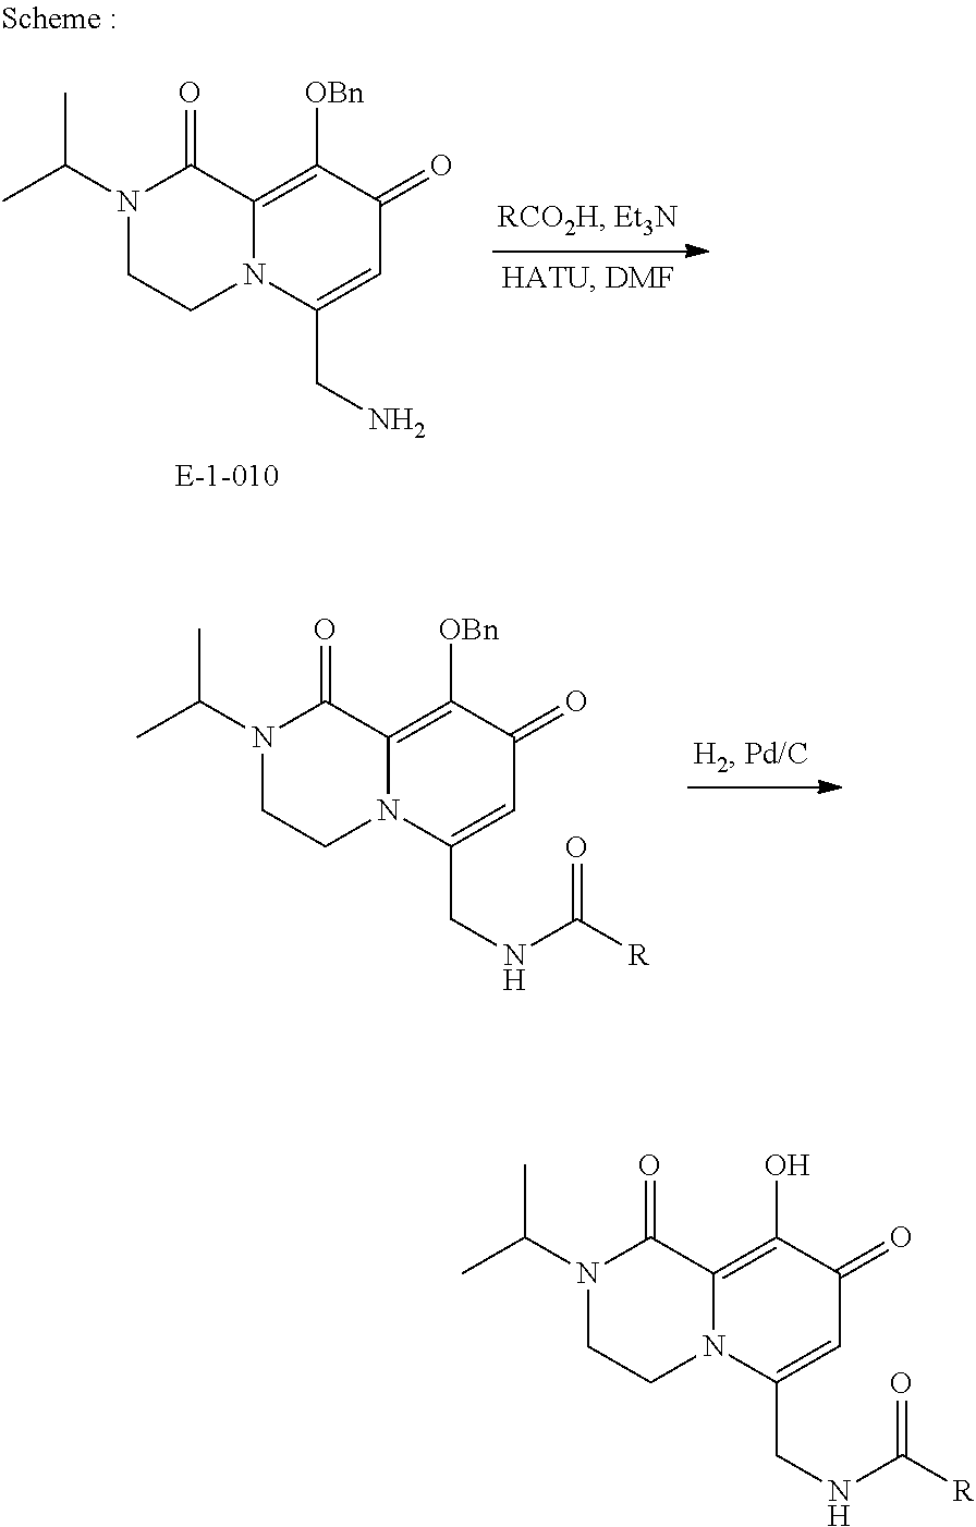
N1(C(C)C)CCN2C(=C(O)C(=O)C=C2CNC([R])=O)C1=O.N1(C(C)C)CCN2C(=C([OBn])C(=O)C=C2CNC([R])=O)C1=O.N1(C(C)C)CCN2C(=C([OBn])C(=O)C=C2CN)C1=O
